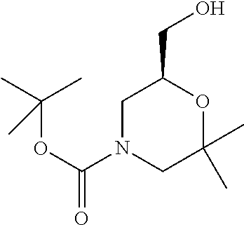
C1N(C(OC(C)(C)C)=O)CC(C)(C)OC1CO
